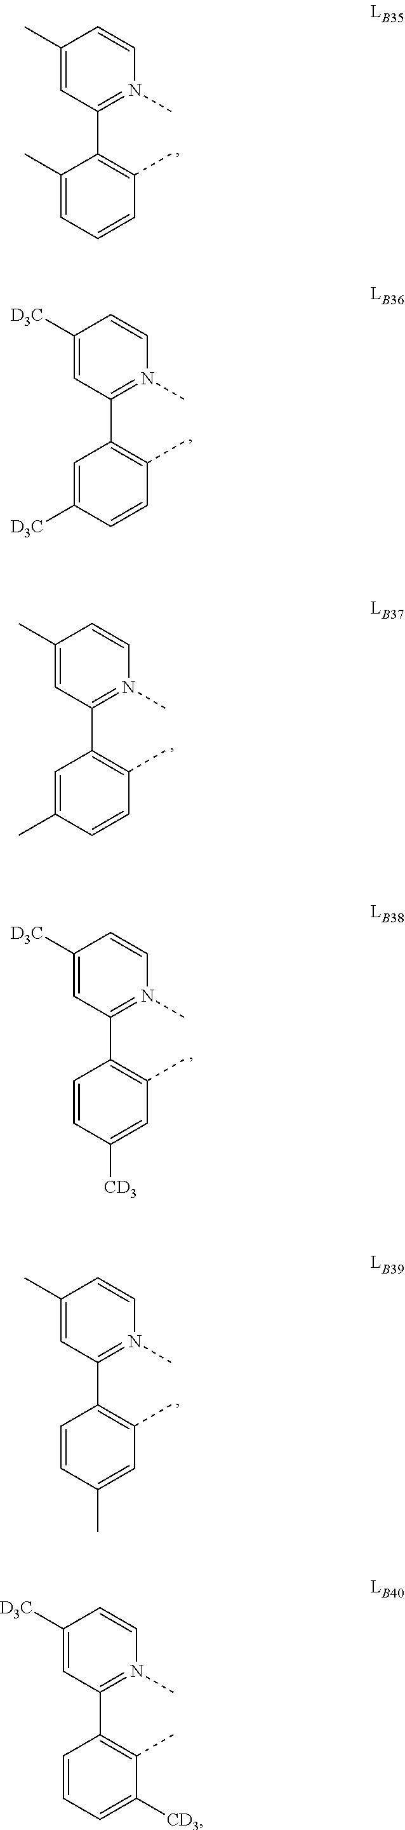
C1(C)=CC(C2=C(C)C=CC=C2C)=N(C)C=C1.C1([D3C])=CC(C2=C(C)C=CC([D3C])=C2)=N(C)C=C1.C1([D3C])=CC(C2=C(C)C=C([CD3])C=C2)=N(C)C=C1.C1(C)=CC(C2=C(C)C=C(C)C=C2)=N(C)C=C1.C1(C)=CC(C2=C(C)C=CC(C)=C2)=N(C)C=C1.C1([D3C])=CC(C2=C(C)C([CD3])=CC=C2)=N(C)C=C1
